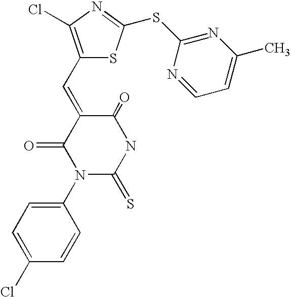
C1(=O)C(=CC2=C(Cl)N=C(SC3=NC(C)=CC=N3)S2)C(=O)N(C2=CC=C(Cl)C=C2)C(=S)N1
